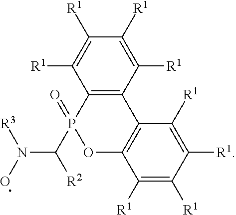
ON(C(P1(=O)OC2=C(C3=C1C([R1])=C([R1])C([R1])=C3[R1])C([R1])=C([R1])C([R1])=C2[R1])[R2])[R3]
